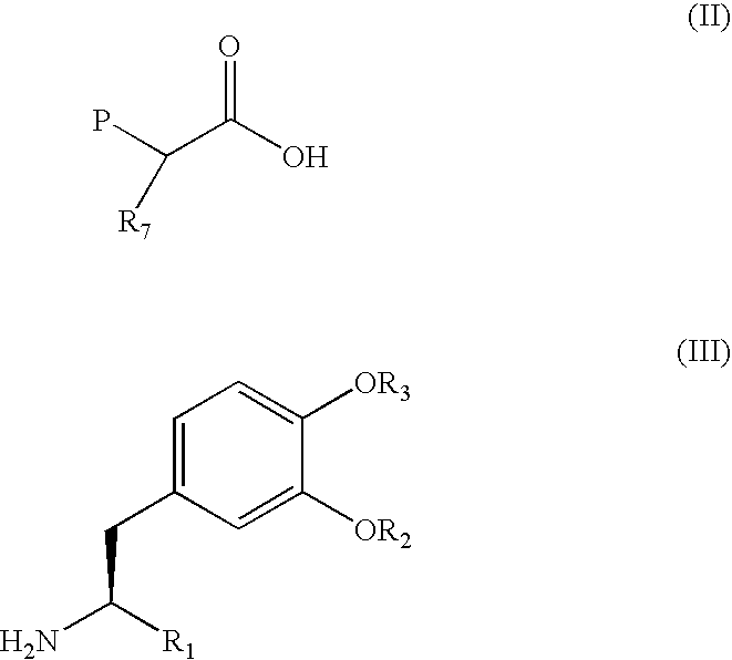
C(C(O)=O)(P)[R7].C1=C(CC(N)[R1])C=C([OR2])C([OR3])=C1
